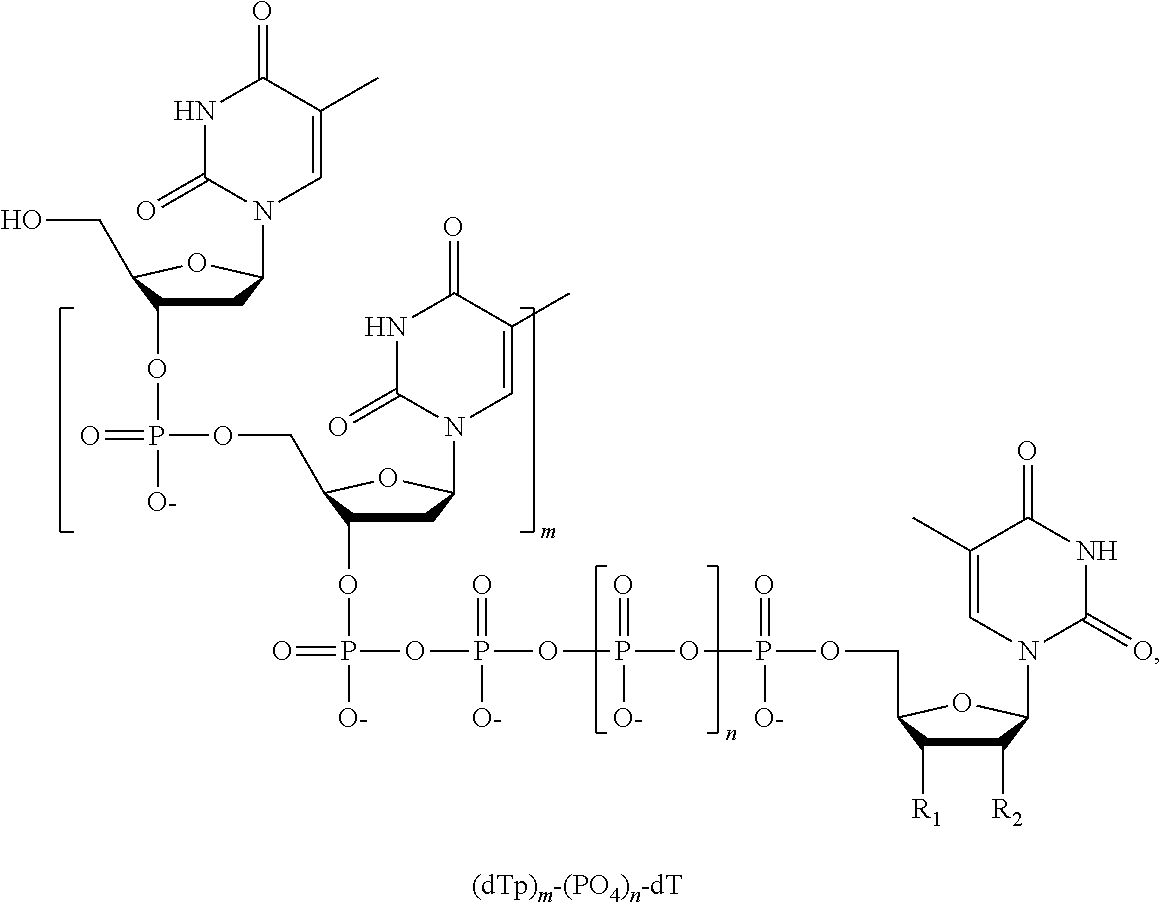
N1C(=O)N(C2CC(OP([O-])(=O)OCC3C(OP([O-])(=O)OP(OP(OP(OCC4C([R1])C([R2])C(N5C=C(C)C(=O)NC5=O)O4)(=O)[O-])(=O)[O-])(=O)[O-])CC(N4C(=O)NC(=O)C(C)=C4)O3)C(CO)O2)C=C(C)C1=O
